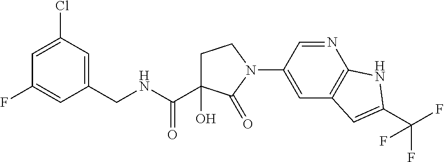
C1C(O)(C(=O)NCC2=CC(Cl)=CC(F)=C2)C(=O)N(C2=CC3=C(N=C2)NC(C(F)(F)F)=C3)C1
